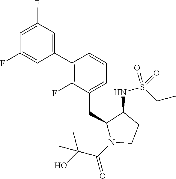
C1(C2=C(F)C(CC3N(C(C(O)(C)C)=O)CCC3NS(CC)(=O)=O)=CC=C2)=CC(F)=CC(F)=C1
